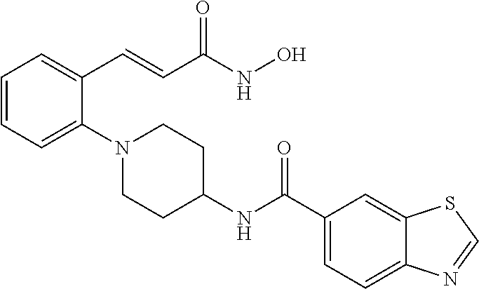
C1=CC=C(N2CCC(NC(C3=CC=C4C(=C3)SC=N4)=O)CC2)C(C=CC(NO)=O)=C1
